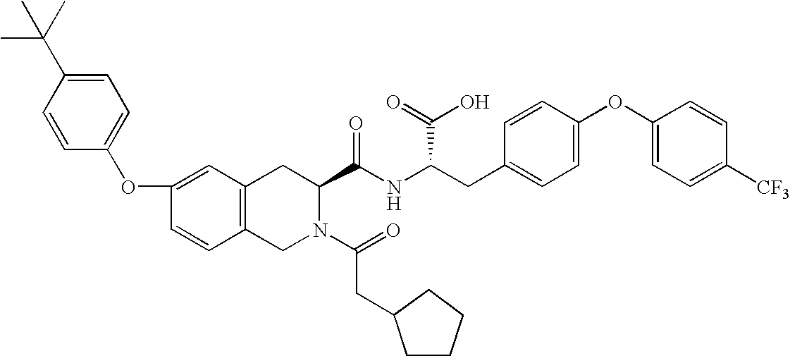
C12=C(CN(C(=O)CC3CCCC3)C(C(NC(C(O)=O)CC3=CC=C(OC4=CC=C([CF3])C=C4)C=C3)=O)C1)C=CC(OC1=CC=C(C(C)(C)C)C=C1)=C2
